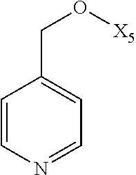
C1=CN=CC=C1CO[X5]
